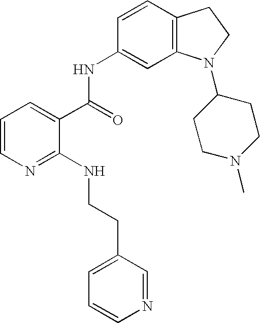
C1=CN=C(NCCC2=CC=CN=C2)C(C(NC2=CC3=C(C=C2)CCN3C2CCN(C)CC2)=O)=C1
